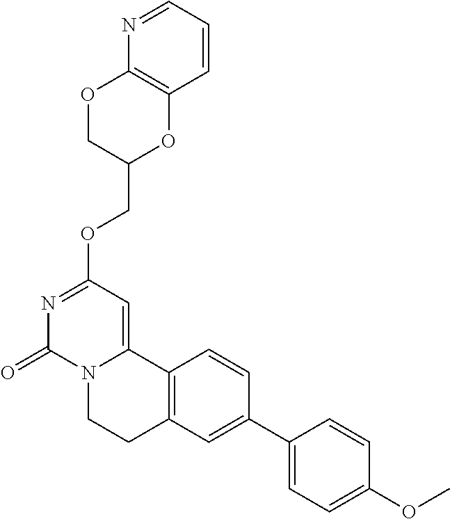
N1=C(OCC2OC3=C(OC2)N=CC=C3)C=C2N(C1=O)CCC1=C2C=CC(C2=CC=C(OC)C=C2)=C1
